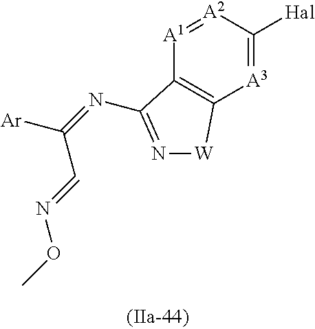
[A3]1=C([Hal])[A2]=[A1]C2=C1[W]N=C2N=C([Ar])C=NOC
